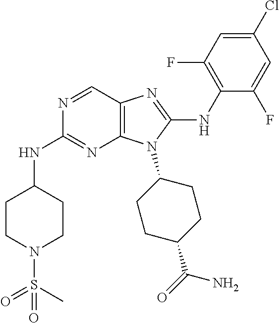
N1=CC2=C(N=C1NC1CCN(S(C)(=O)=O)CC1)N(C1CCC(C(=O)N)CC1)C(NC1=C(F)C=C(Cl)C=C1F)=N2
